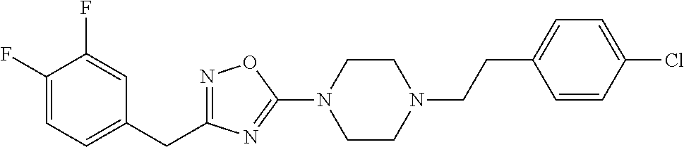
N1=C(CC2=CC=C(F)C(F)=C2)N=C(N2CCN(CCC3=CC=C(Cl)C=C3)CC2)O1
